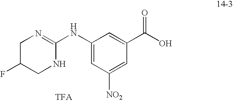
C1(NC2=NCC(F)CN2)=CC([NO2])=CC(C(=O)O)=C1
